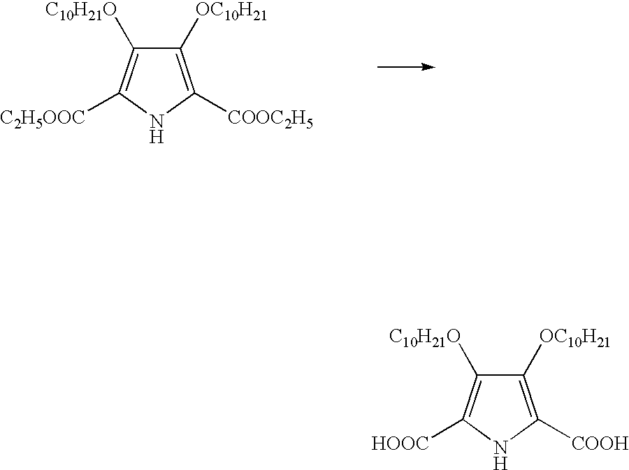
N1C([COOH])=C([OC10H21])C([C10H21O])=C1[HOOC].N1C([COOC2H5])=C([OC10H21])C([C10H21O])=C1[C2H5OOC]
